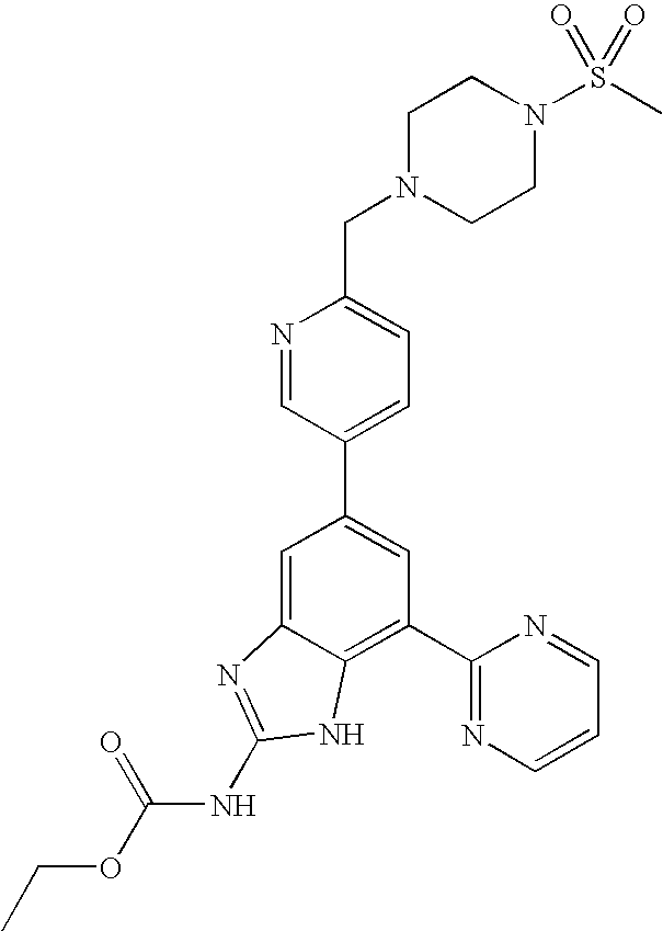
N1=CC(C2=CC(C3=NC=CC=N3)=C3C(=C2)N=C(NC(OCC)=O)N3)=CC=C1CN1CCN(S(C)(=O)=O)CC1
